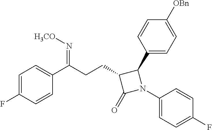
C1=C(F)C=CC(C(CCC2C(C3=CC=C([OBn])C=C3)N(C3=CC=C(F)C=C3)C2=O)=N[H3CO])=C1
